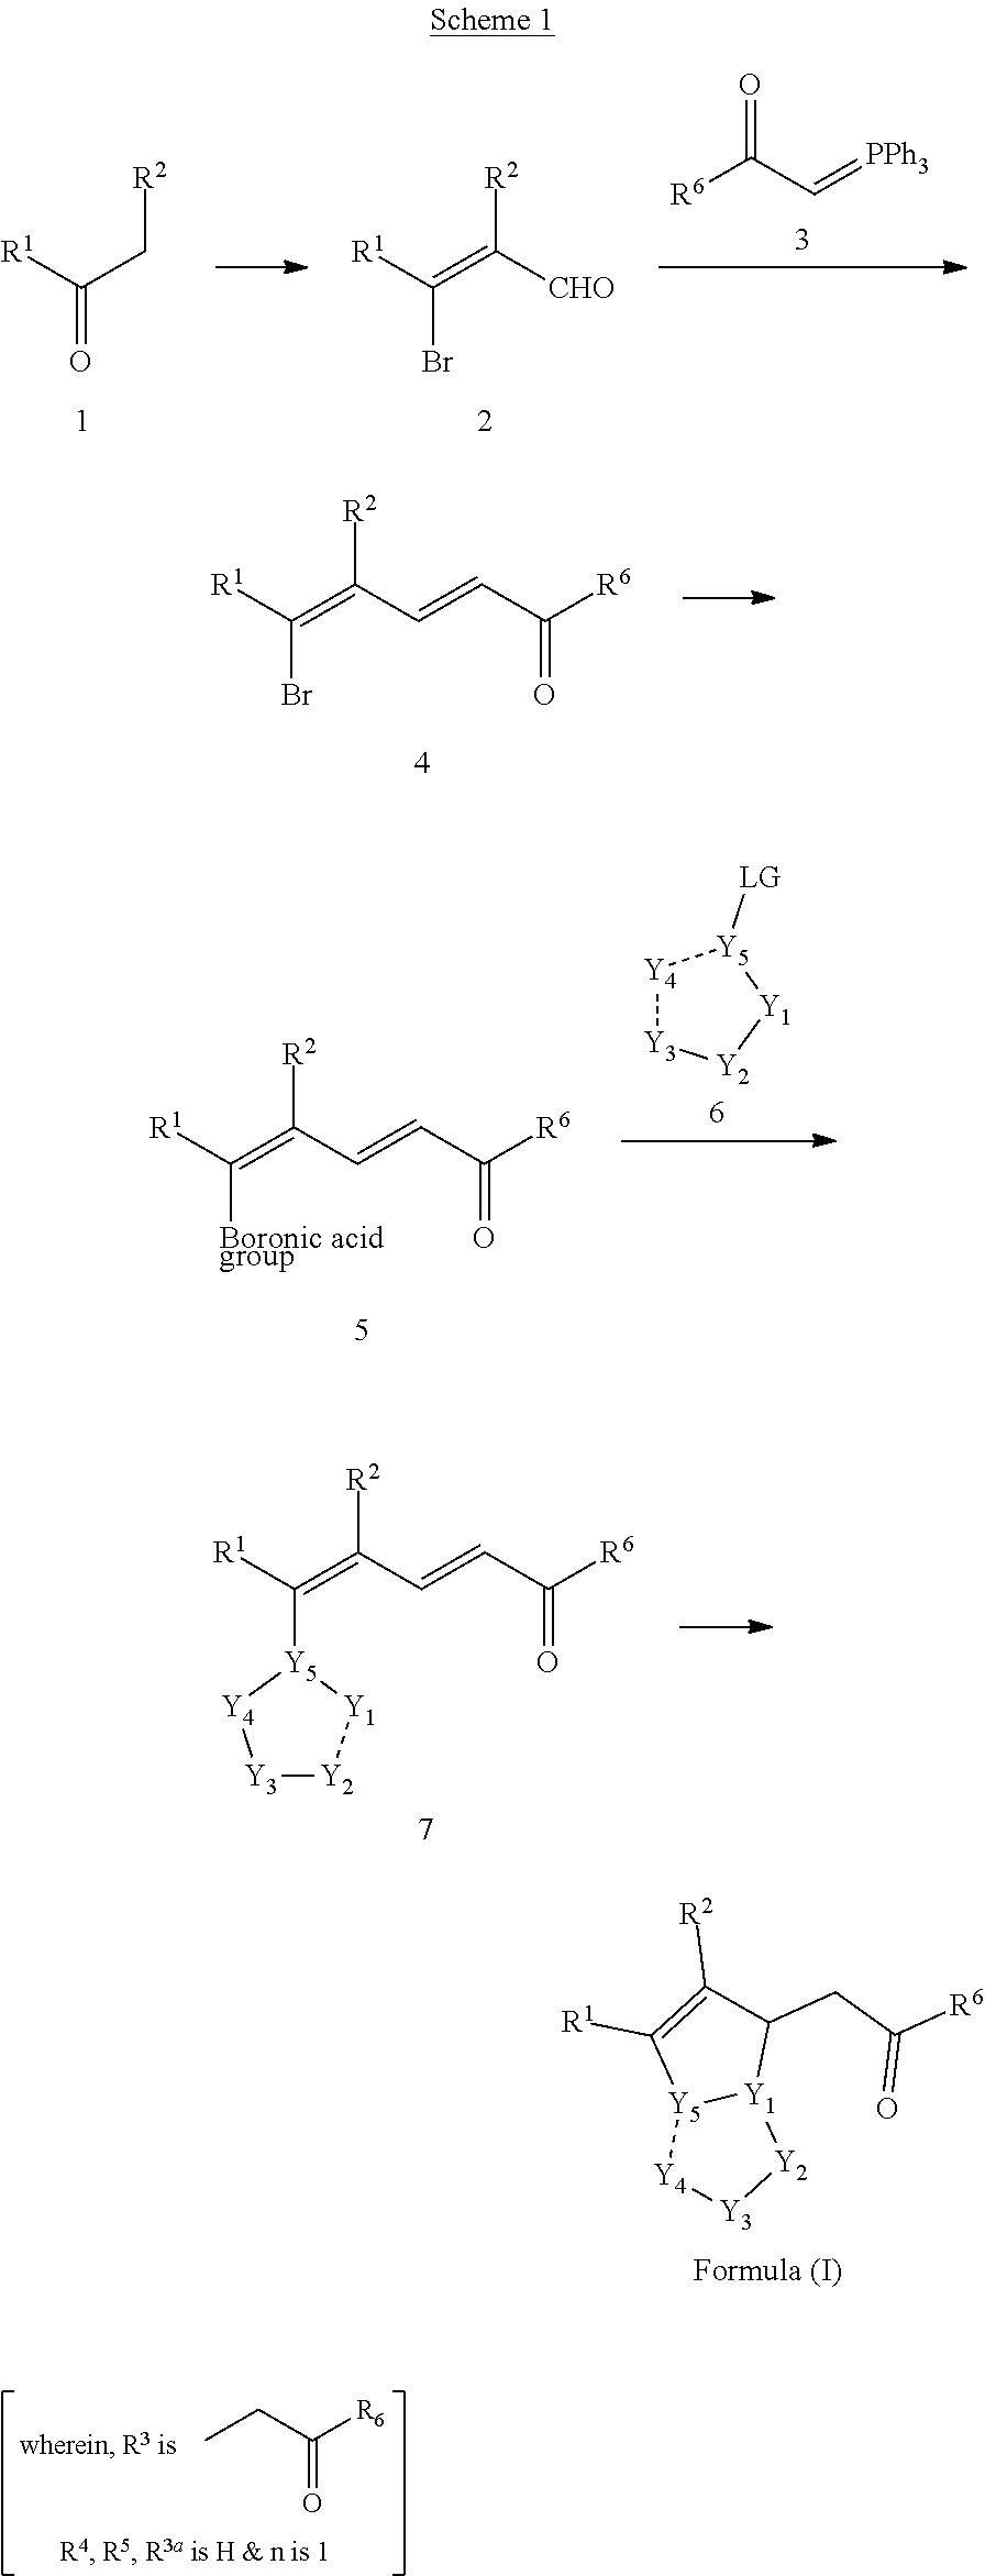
[R1]C(C[R2])=O.[R1]C(=C([R2])[CHO])Br.[R6]C(C=[PPh3])=O.[R1]C(=C([R2])C=CC([R6])=O)Br.[R1]C(=C([R2])C=CC([R6])=O)[Boronic acidgroup].[Y4]1[Y3][Y2][Y1][Y5]1[LG].[R1]C(=C([R2])C=CC([R6])=O)[Y5]1[Y4][Y3][Y2][Y1]1.C1(CC([R6])=O)C([R2])=C([R1])[Y5]2[Y1]1[Y2][Y3][Y4]2.CCC([R6])=O
